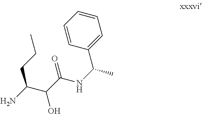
C1=CC(C(NC(C(C(N)CCC)O)=O)C)=CC=C1
